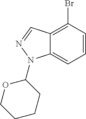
C12=CC=CC(Br)=C1C=NN2C1OCCCC1
